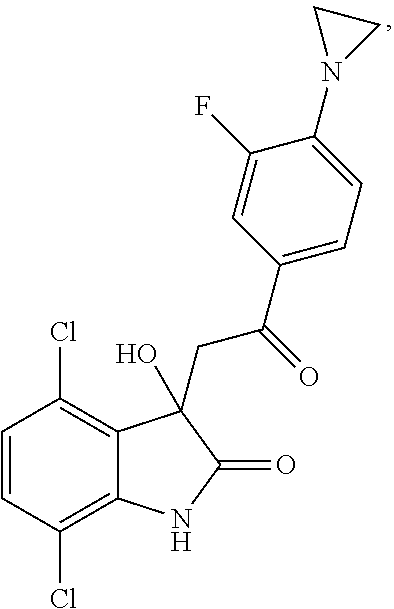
C1=CC(Cl)=C2C(=C1Cl)C(O)(CC(=O)C1=CC=C(N3CC3)C(F)=C1)C(=O)N2
